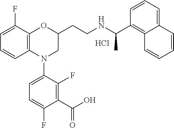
Cl.C1=C(F)C2=C(C=C1)N(C1=CC=C(F)C(C(O)=O)=C1F)CC(CCNC(C1=C3C(=CC=C1)C=CC=C3)C)O2
